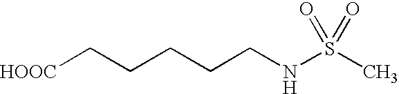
C([HOOC])CCCCNS(C)(=O)=O
